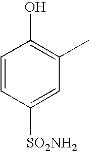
C1=CC([SO2NH2])=CC(C)=C1O
